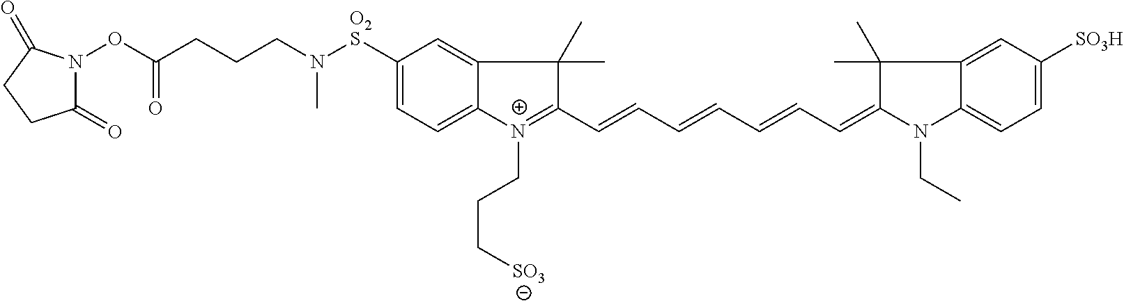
C1([O2S]N(CCCC(=O)ON2C(=O)CCC2=O)C)=CC=C2C(=C1)C(C)(C)C(C=CC=CC=CC=C1N(CC)C3=CC=C([SO3H])C=C3C1(C)C)=[N+]2CCC[SO3]
